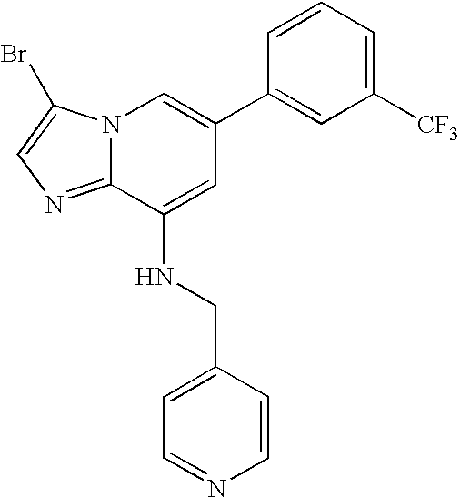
N12C(=NC=C1Br)C(NCC1=CC=NC=C1)=CC(C1=CC([CF3])=CC=C1)=C2
